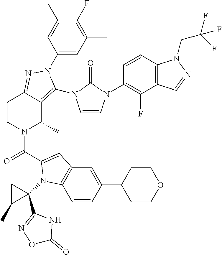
C1(F)=C(C)C=C(N2C(N3C=CN(C4=C(F)C5=C(C=C4)N(CC(F)(F)F)N=C5)C3=O)=C3C(C)N(C(=O)C4=CC5=C(C=CC(C6CCOCC6)=C5)N4C4(C5=NOC(=O)N5)CC4C)CCC3=N2)C=C1C
